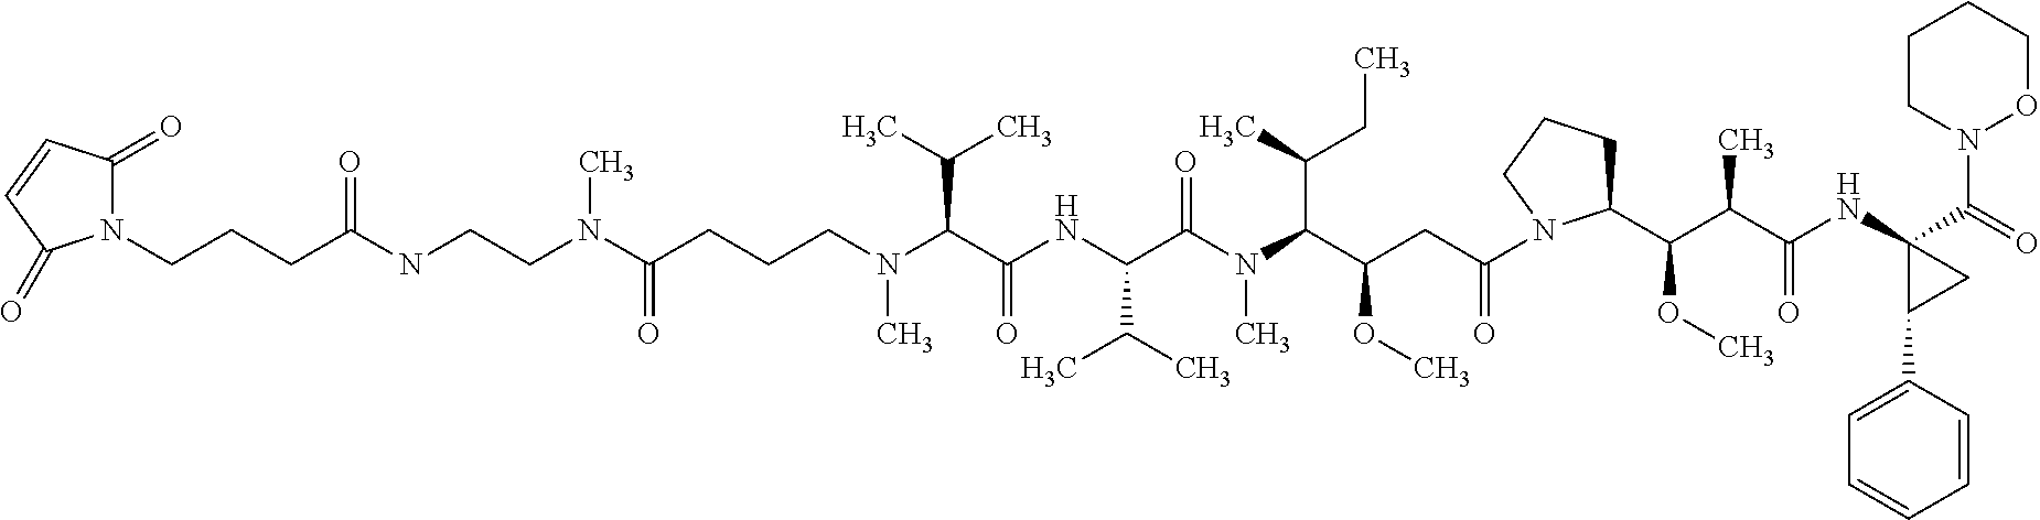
C(CCCN(C(C(NC(C(N(C(C(CC(=O)N1C(C(C(C(NC2(C(N3OCCCC3)=O)C(C3=CC=CC=C3)C2)=O)C)OC)CCC1)OC)C(C)CC)C)=O)C(C)C)=O)C(C)C)C)(N(CCNC(CCCN1C(=O)C=CC1=O)=O)C)=O
